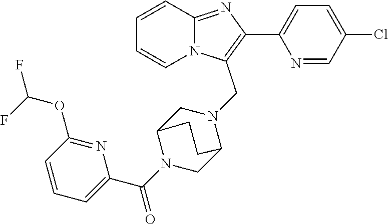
C1=CC2=NC(C3=CC=C(Cl)C=N3)=C(CN3CC4N(C(C5=CC=CC(OC(F)F)=N5)=O)CC3CC4)N2C=C1
